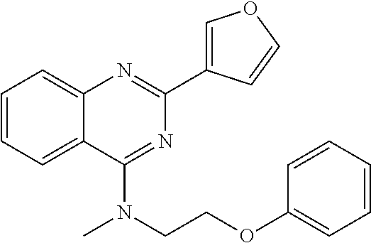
C1=CC=C2C(=C1)N=C(C1=COC=C1)N=C2N(CCOC1=CC=CC=C1)C
